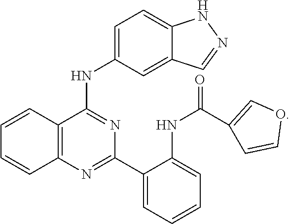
C12=C(N=C(C3=CC=CC=C3NC(=O)C3=COC=C3)N=C1NC1=CC=C3C(=C1)C=NN3)C=CC=C2
